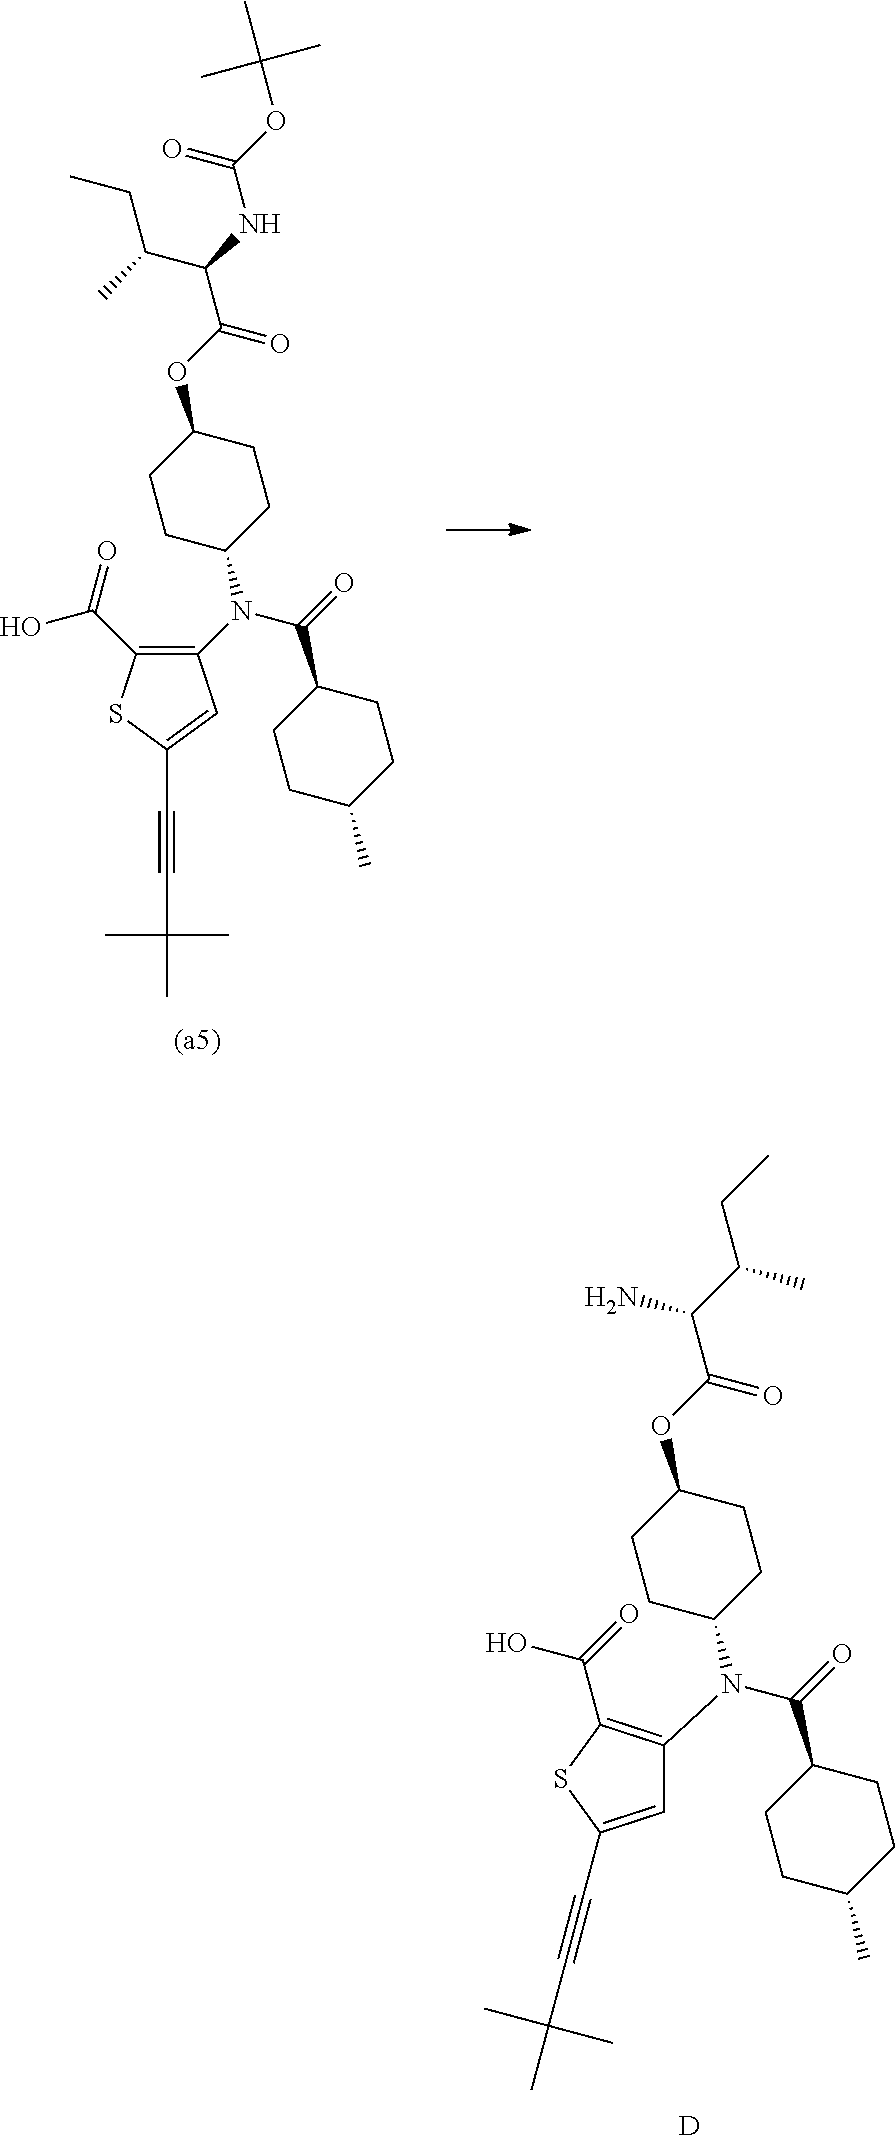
C1(N(C(=O)C2CCC(C)CC2)C2CCC(OC(C(NC(OC(C)(C)C)=O)C(CC)C)=O)CC2)=C(C(=O)O)SC(C#CC(C)(C)C)=C1.C1=C(C#CC(C)(C)C)SC(C(=O)O)=C1N(C(=O)C1CCC(C)CC1)C1CCC(OC(C(C(C)CC)N)=O)CC1.[D]
